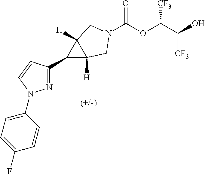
C(OC(C(O)[CF3])[CF3])(=O)N1CC2([H])C(C3=NN(C4=CC=C(F)C=C4)C=C3)C2([H])C1
